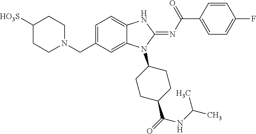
C(C1=CC=C2C(=C1)N(C1CCC(C(=O)NC(C)C)CC1)C(=NC(C1=CC=C(F)C=C1)=O)N2)N1CCC([HO3S])CC1
